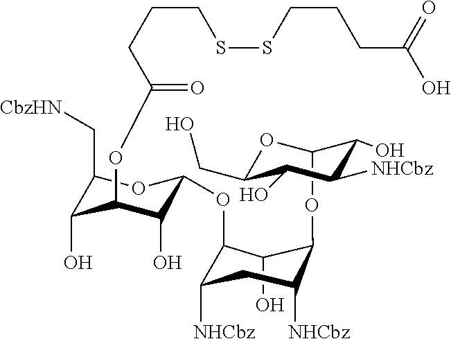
C1(O)C(OC2OC(C[CbzHN])C(O)C(OC(=O)CCCSSCCCC(O)=O)C2O)C([NHCbz])CC([NHCbz])C1OC1OC(CO)C(O)C([NHCbz])C1O
